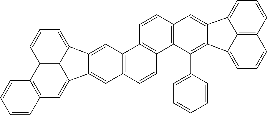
C12=C(C=C3C4=C1C=CC=C4C1=CC4=C(C=CC5=C4C=CC4=C5C(C5=CC=CC=C5)=C5C(=C4)C4=CC=CC6=C4C5=CC=C6)C=C31)C=CC=C2
